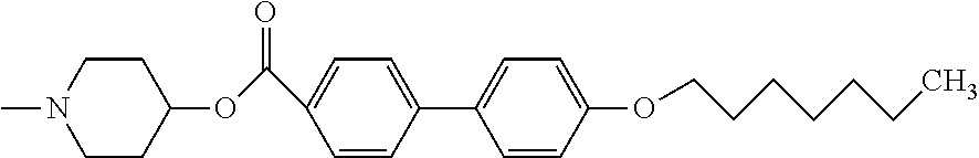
C1=CC(C2=CC=C(OCCCCCCC)C=C2)=CC=C1C(OC1CCN(C)CC1)=O
